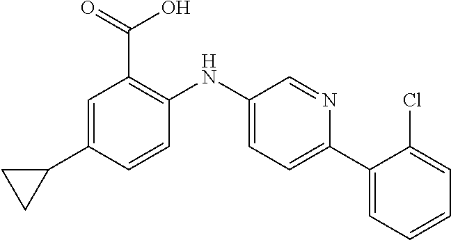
C1=C(C2CC2)C=CC(NC2=CC=C(C3=CC=CC=C3Cl)N=C2)=C1C(=O)O
